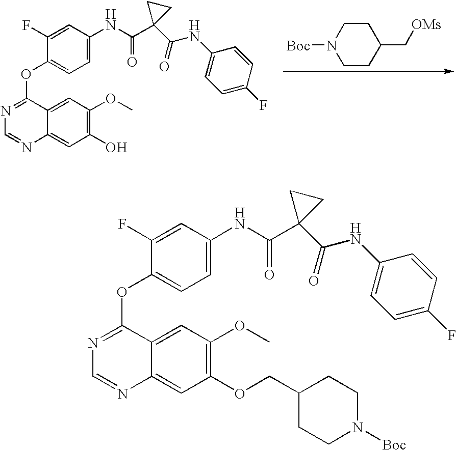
N1([Boc])CCC(C[OMs])CC1.C1=NC2=CC(O)=C(OC)C=C2C(OC2=CC=C(NC(C3(C(NC4=CC=C(F)C=C4)=O)CC3)=O)C=C2F)=N1.C1=NC2=CC(OCC3CCN([Boc])CC3)=C(OC)C=C2C(OC2=CC=C(NC(C3(C(NC4=CC=C(F)C=C4)=O)CC3)=O)C=C2F)=N1
